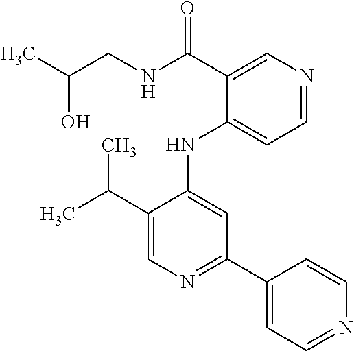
C(C1=CN=C(C2=CC=NC=C2)C=C1NC1=CC=NC=C1C(=O)NCC(O)C)(C)C
